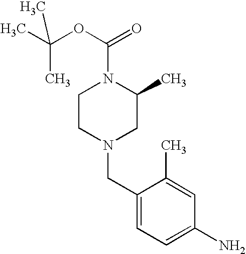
C1(CN2CC(C)N(C(OC(C)(C)C)=O)CC2)=CC=C(N)C=C1C
